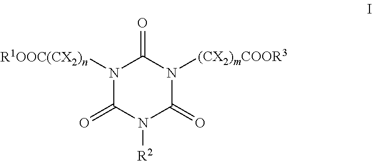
N1([R1OOC(CX2)n])C(=O)N([R2])C(=O)N([(CX2)mCOOR3])C1=O
